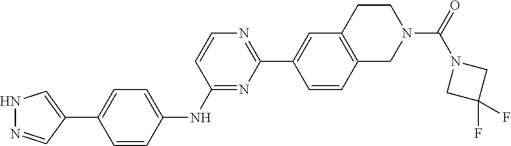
N1(C(N2CCC3=C(C2)C=CC(C2=NC=CC(NC4=CC=C(C5=CNN=C5)C=C4)=N2)=C3)=O)CC(F)(F)C1
